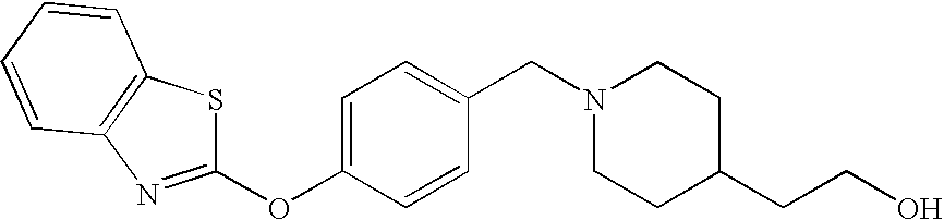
C1(CN2CCC(CCO)CC2)=CC=C(OC2=NC3=C(C=CC=C3)S2)C=C1
